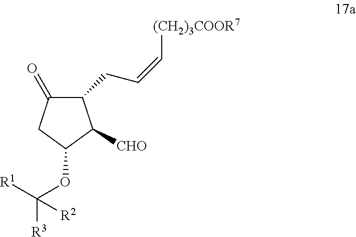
C1(=O)C(CC=C[(CH2)3COOR7])C([CHO])C(OC([R1])([R3])[R2])C1
